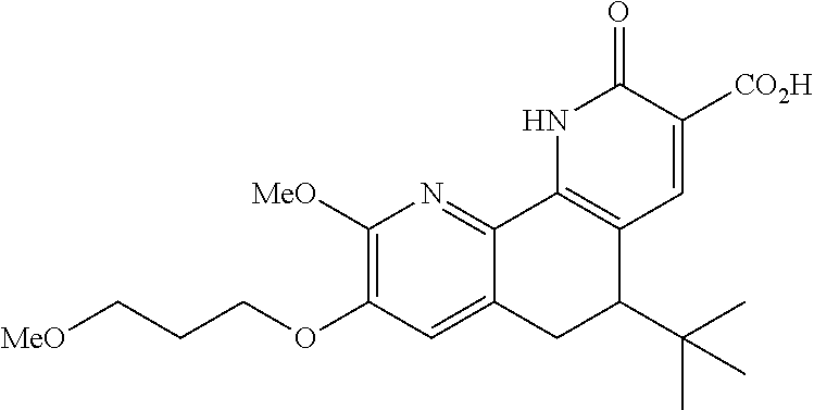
C12=CC(OCCC[MeO])=C([MeO])N=C1C1=C(C(C(C)(C)C)C2)C=C([CO2H])C(=O)N1
